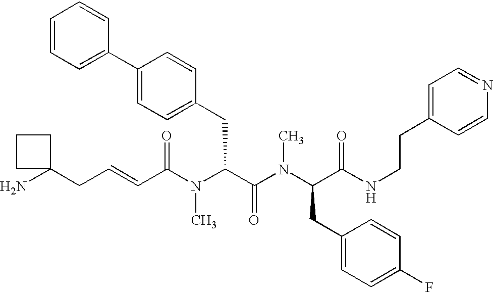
C(C(N(C(C(N(C(C(NCCC1=CC=NC=C1)=O)CC1=CC=C(F)C=C1)C)=O)CC1=CC=C(C2=CC=CC=C2)C=C1)C)=O)=CCC1(N)CCC1
